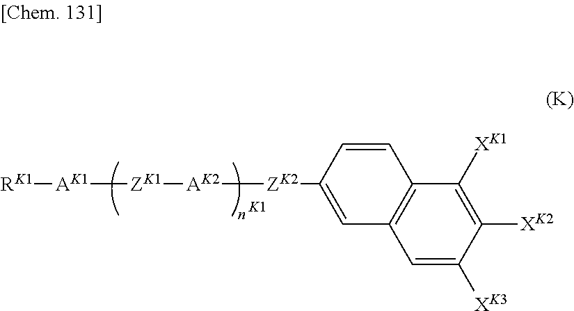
[K1].C1=C([XK3])C([XK2])=C([XK1])C2=C1C=C([ZK2][AK2][ZK1][AK1][RK1])C=C2
